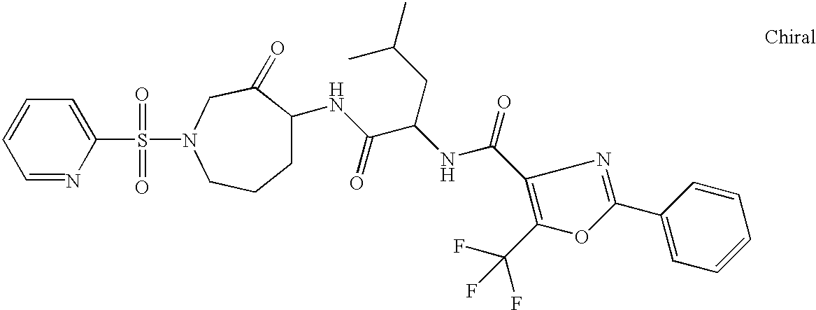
C1=NC(S(=O)(=O)N2CC(=O)C(NC(C(NC(=O)C3=C(C(F)(F)F)OC(C4=CC=CC=C4)=N3)CC(C)C)=O)CCC2)=CC=C1
